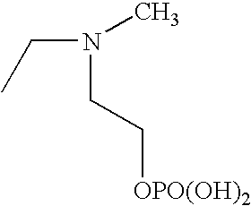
N(CC[OPO(OH)2])(CC)C
